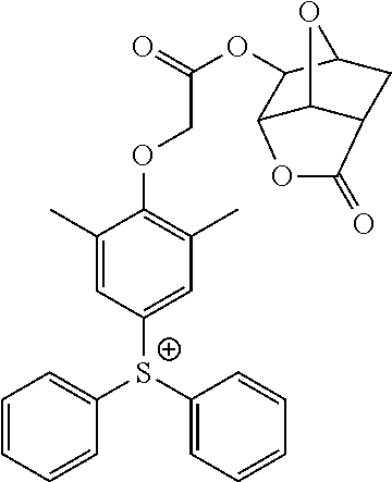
C1=CC=CC([S+](C2=CC=CC=C2)C2=CC(C)=C(OCC(OC3C4C5C(CC3O5)C(=O)O4)=O)C(C)=C2)=C1
